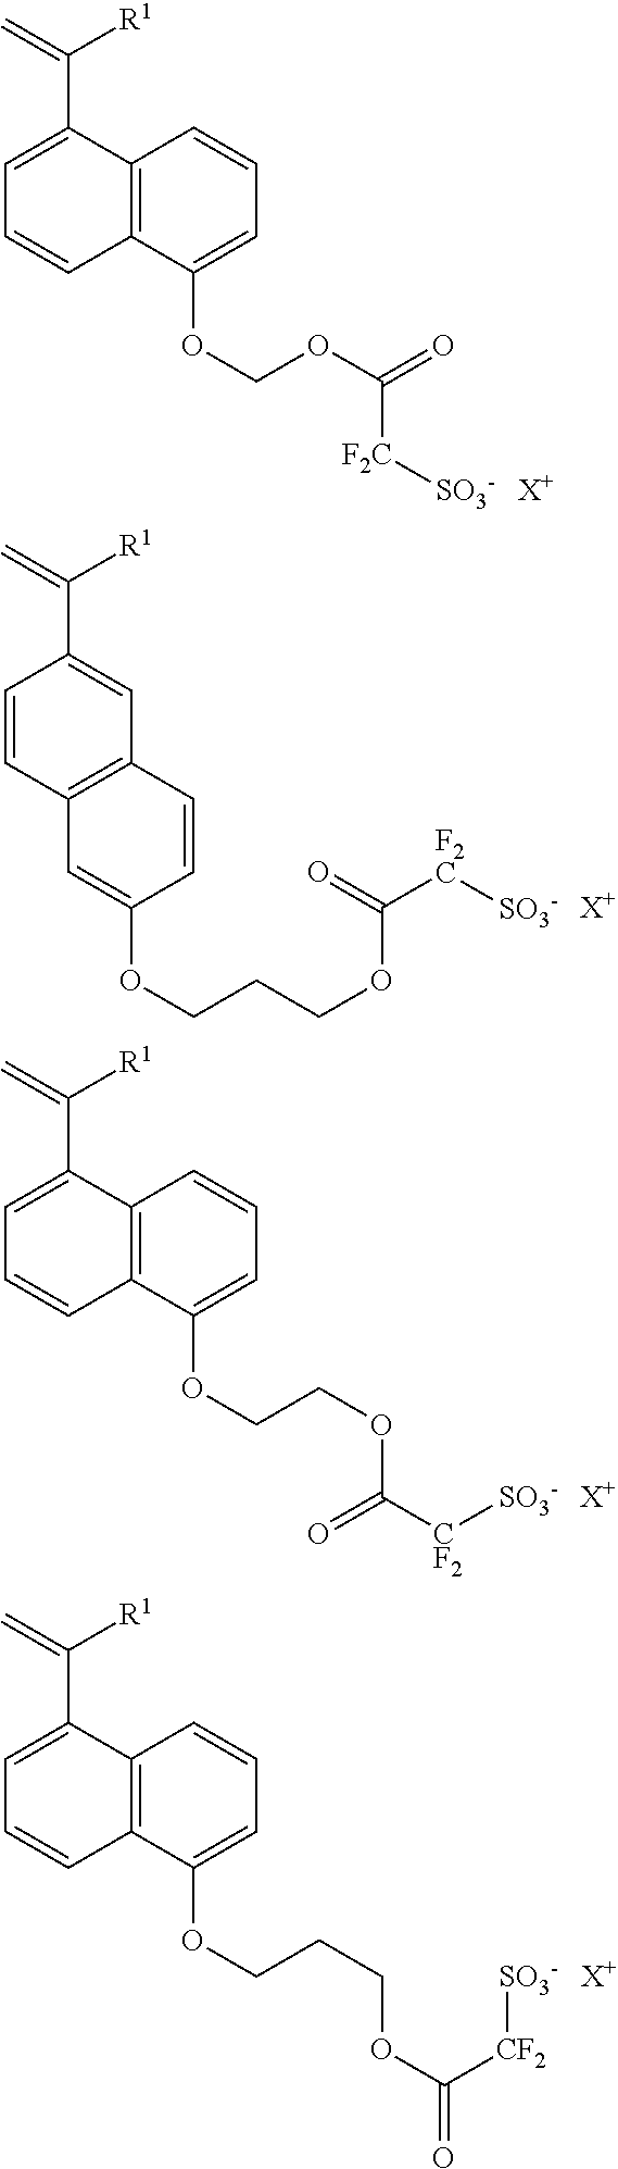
C1(C(=C)[R1])=CC=CC2=C1C=CC=C2OCOC(=O)[F2C][SO3-].[X+].C1(C(=C)[R1])=CC2=C(C=C1)C=C(OCCCOC([F2C][SO3-])=O)C=C2.[X+].C1(C(=C)[R1])=CC=CC2=C1C=CC=C2OCCOC([CF2][SO3-])=O.[X+].C1(C(=C)[R1])=CC=CC2=C1C=CC=C2OCCCOC([CF2][SO3-])=O.[X+]
